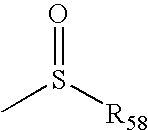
CS([R58])=O
